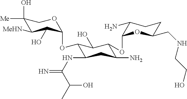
C1(O)([Me])C([MeHN])C(O)C(OC2C(NC(=N)C(C)O)CC(N)C(OC3C(N)CCC(CNCCO)O3)C2O)OC1
